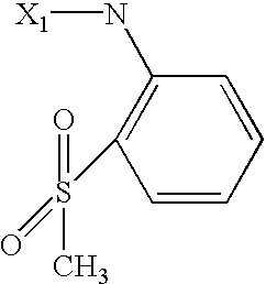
C1=CC=CC(N[X1])=C1S(=O)(=O)C
